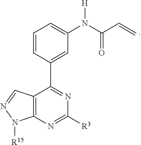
C1=CC(C2=NC([R3])=NC3=C2C=NN3[R15])=CC(N(C(=O)C=C)[H])=C1
